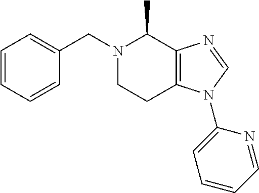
C1=CC=CC(CN2CCC3=C(C2C)N=CN3C2=CC=CC=N2)=C1
